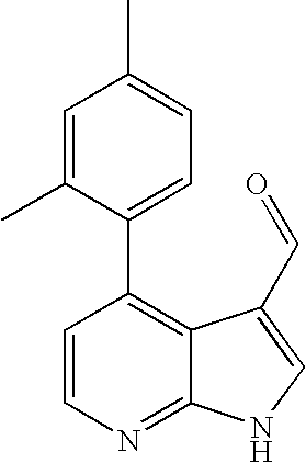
C1=CN=C2C(=C1C1=CC=C(C)C=C1C)C(C=O)=CN2
